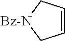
C1=CC[Bz-N]C1
